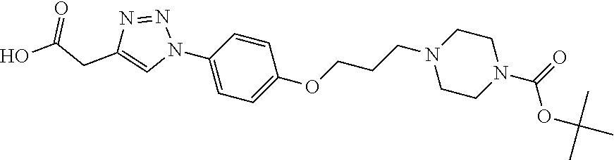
C1=CC(N2N=NC(CC(O)=O)=C2)=CC=C1OCCCN1CCN(C(=O)OC(C)(C)C)CC1
